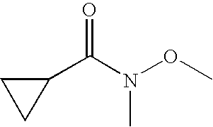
C1(C(N(OC)C)=O)CC1
